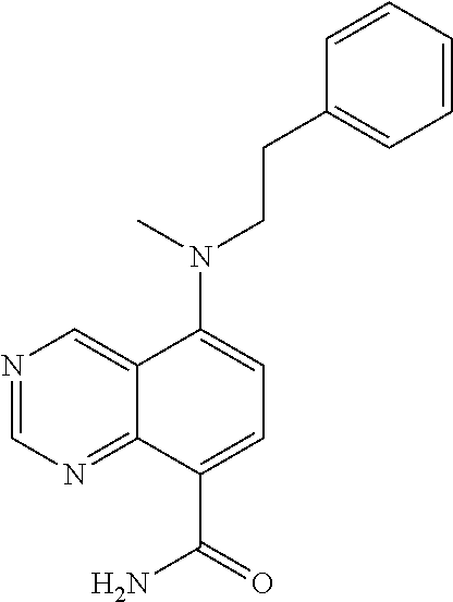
N(CCC1=CC=CC=C1)(C1=CC=C(C(=O)N)C2=NC=NC=C21)C
